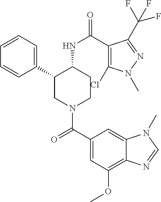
C1=CC=C(C2CN(C(C3=CC(OC)=C4C(=C3)N(C)C=N4)=O)CCC2NC(=O)C2=C(Cl)N(C)N=C2C(F)(F)F)C=C1
